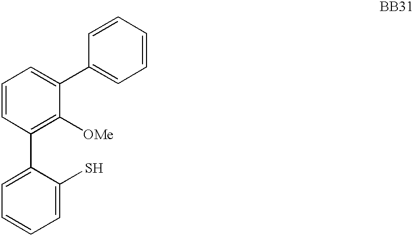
C1=CC=C(S)C(C2=C([OMe])C(C3=CC=CC=C3)=CC=C2)=C1
